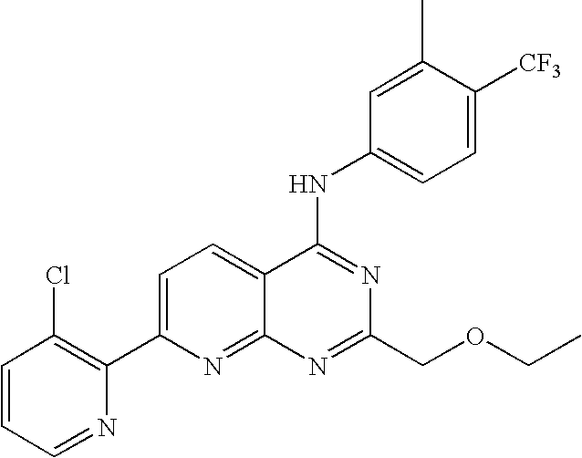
C1=CC=NC(C2=CC=C3C(=N2)N=C(COCC)N=C3NC2=CC=C([CF3])C(C)=C2)=C1Cl
